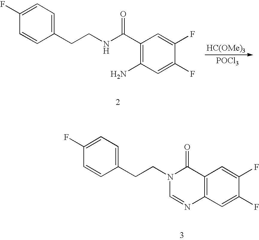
C1(CCN2C(=O)C3=C(C=C(F)C(F)=C3)N=C2)=CC=C(F)C=C1.C1(CCNC(C2=C(N)C=C(F)C(F)=C2)=O)=CC=C(F)C=C1.[HC(OMe)3].[POCl3]
